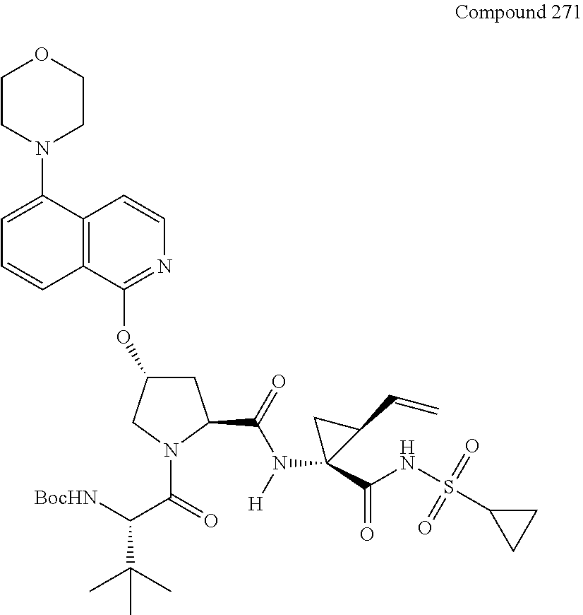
[BocHN]C(C(=O)N1C(C(=O)N([H])C2(C(NS(C3CC3)(=O)=O)=O)C(C=C)C2)CC(OC2=NC=CC3=C2C=CC=C3N2CCOCC2)C1)C(C)(C)C
